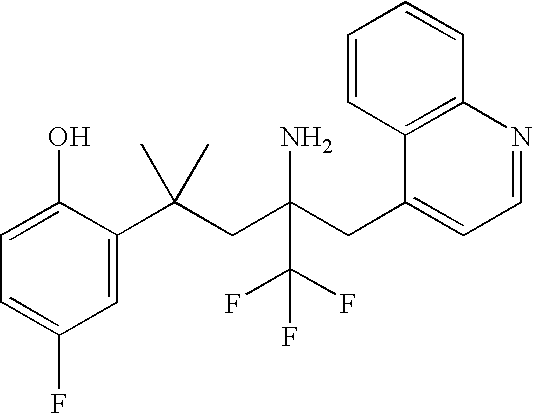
C1=C(C(CC(CC2=CC=NC3=C2C=CC=C3)(N)C(F)(F)F)(C)C)C(O)=CC=C1F
